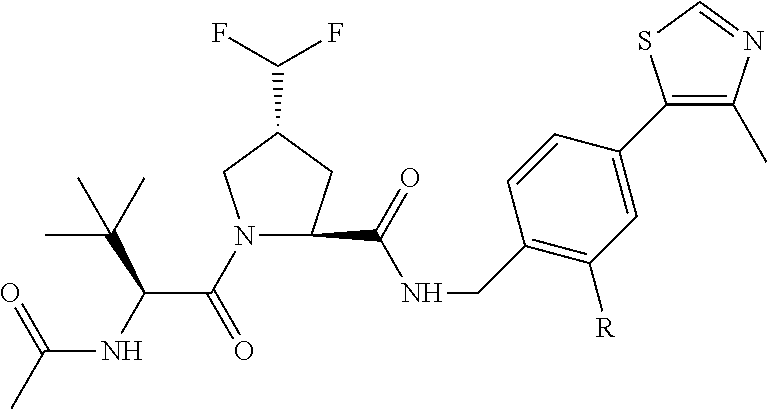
N1(C(C(NC(C)=O)C(C)(C)C)=O)CC(C(F)F)CC1C(NCC1=C([R])C=C(C2=C(C)N=CS2)C=C1)=O
